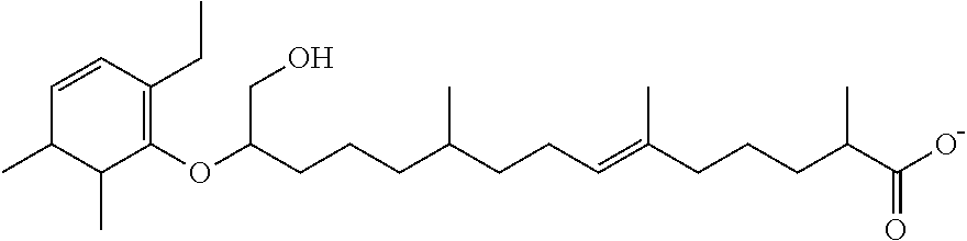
C(=C(CCCC(C)C(O)=O)C)CCC(CCCC(OC1=C(CC)C=CC(C)C1C)CO)C
